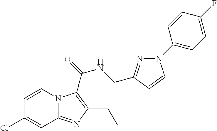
C1=CN2C(=NC(CC)=C2C(=O)NCC2=NN(C3=CC=C(F)C=C3)C=C2)C=C1Cl
